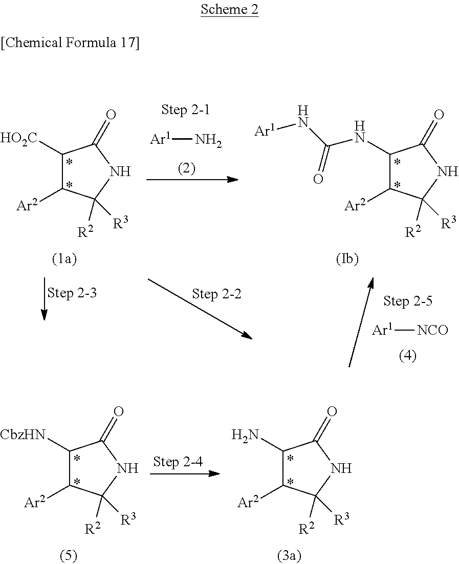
C1([CbzHN])C([Ar2])C([R2])([R3])NC1=O.C1(N)C([Ar2])C([R2])([R3])NC1=O.C1([HO2C])C([Ar2])C([R2])([R3])NC1=O.[Ar1]N.C1(NC(N[Ar1])=O)C([Ar2])C([R2])([R3])NC1=O.[Ar1][NCO]
